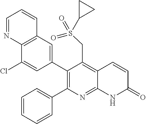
C12=C(C=C(C3=C(C4=CC=CC=C4)N=C4C(=C3CS(=O)(C3CC3)=O)C=CC(=O)N4)C=C1Cl)C=CC=N2
